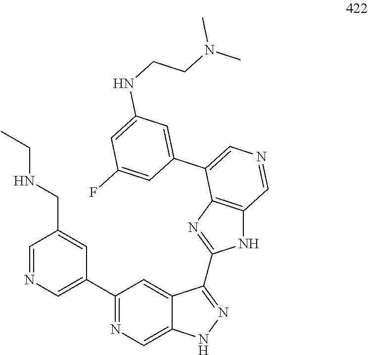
C1=NC=C(C2=NC=C3C(=C2)C(C2=NC4=C(N2)C=NC=C4C2=CC(NCCN(C)C)=CC(F)=C2)=NN3)C=C1CNCC
